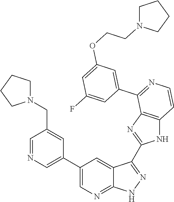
C1=NC=C(C2=CN=C3C(=C2)C(C2=NC4=C(N2)C=CN=C4C2=CC(OCCN4CCCC4)=CC(F)=C2)=NN3)C=C1CN1CCCC1
